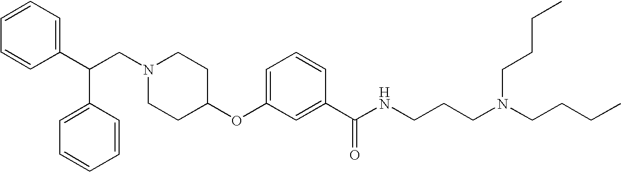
N1(CC(C2=CC=CC=C2)C2=CC=CC=C2)CCC(OC2=CC=CC(C(NCCCN(CCCC)CCCC)=O)=C2)CC1
